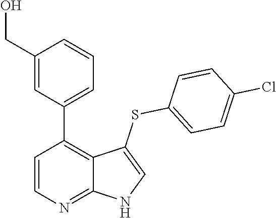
C1=CN=C2C(=C1C1=CC=CC(CO)=C1)C(SC1=CC=C(Cl)C=C1)=CN2
